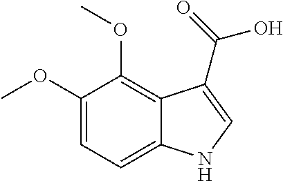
C1(OC)=CC=C2C(=C1OC)C(C(=O)O)=CN2
